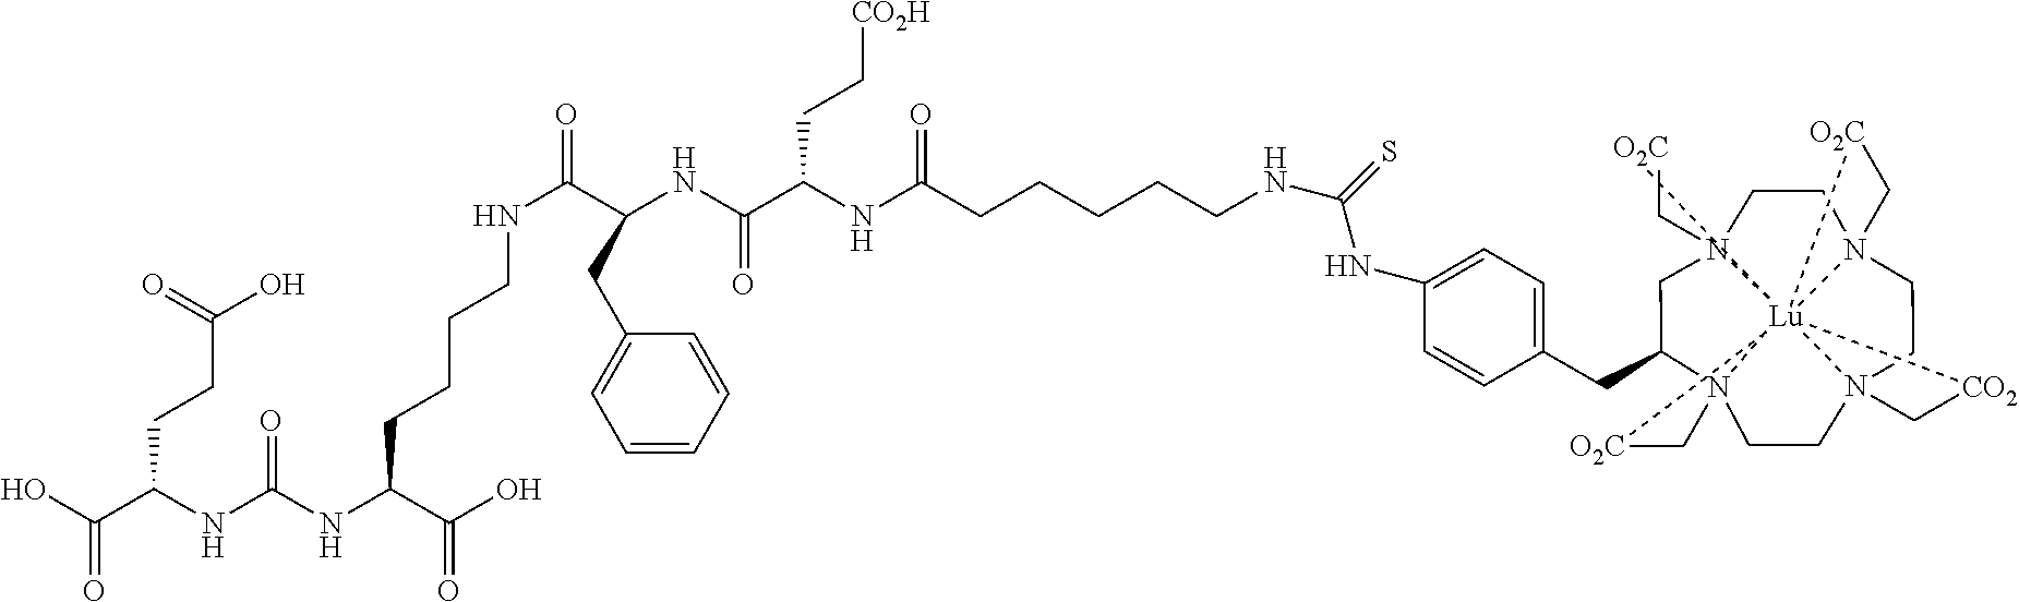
N123CCN45CCN67CCN8(CC1CC1=CC=C(NC(NCCCCCC(NC(C(NC(C(NCCCCC(NC(NC(C(O)=O)CCC(O)=O)=O)C(O)=O)=O)CC9=CC=CC=C9)=O)CC[CO2H])=O)=S)C=C1)C[O2C][Lu]2468([O2C]C7)([CO2]C5)[O2C]C3
